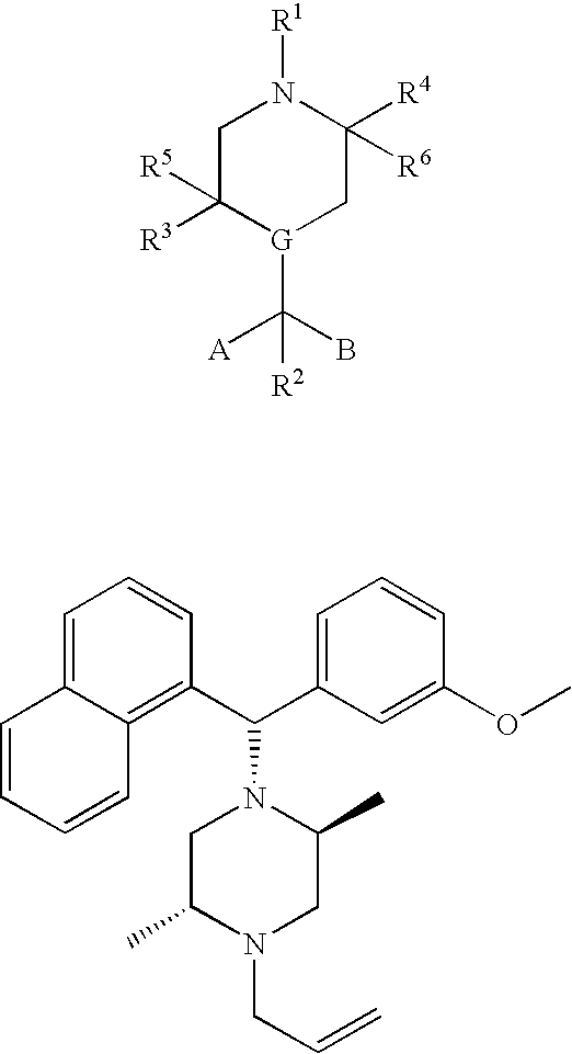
C1C([R5])([R3])[G](C(B)([A])[R2])CC([R4])([R6])N1[R1].C1=C2C(=C(C(C3=CC=CC(OC)=C3)N3CC(C)N(CC=C)CC3C)C=C1)C=CC=C2
